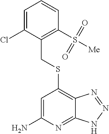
C1=C(Cl)C(CSC2=C3C(=NC(N)=C2)NN=N3)=C(S([Me])(=O)=O)C=C1
